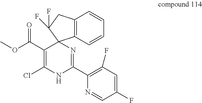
C12=C(C=CC=C1)C1(C(F)(F)C2)C(C(OC)=O)=C(Cl)NC(C2=C(F)C=C(F)C=N2)=N1
